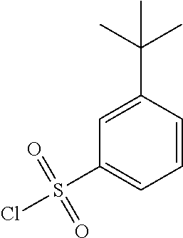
C1=C(C(C)(C)C)C=CC=C1S(Cl)(=O)=O
